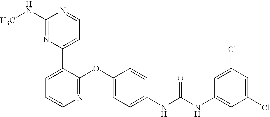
C1(NC)=NC(C2=CC=CN=C2OC2=CC=C(NC(=O)NC3=CC(Cl)=CC(Cl)=C3)C=C2)=CC=N1
